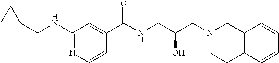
C1(NCC2CC2)=NC=CC(C(NCC(CN2CCC3=C(C2)C=CC=C3)O)=O)=C1
